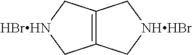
C12=C(C[HBrHN]C1)C[NHHBr]C2
